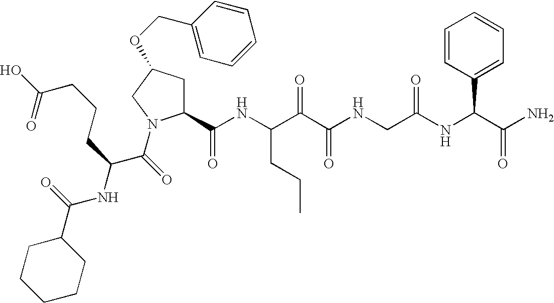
C1(C(NC(C(C(NCC(NC(C(N)=O)C2=CC=CC=C2)=O)=O)=O)CCC)=O)CC(OCC2=CC=CC=C2)CN1C(C(NC(C1CCCCC1)=O)CCCC(=O)O)=O
